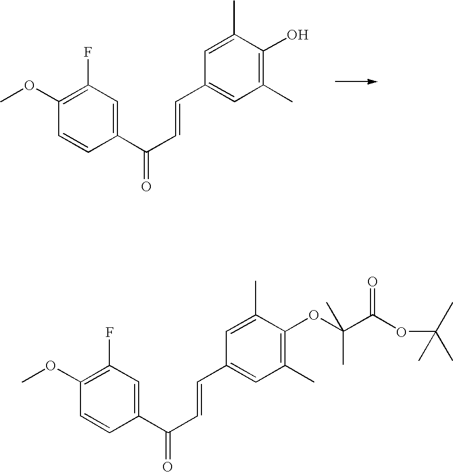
COC1=C(F)C=C(C(C=CC2=CC(C)=C(O)C(C)=C2)=O)C=C1.COC1=C(F)C=C(C(C=CC2=CC(C)=C(OC(C(OC(C)(C)C)=O)(C)C)C(C)=C2)=O)C=C1
